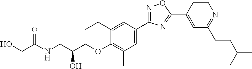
N1=C(C2=CC(C)=C(OCC(CNC(CO)=O)O)C(CC)=C2)N=C(C2=CC(CCC(C)C)=NC=C2)O1
